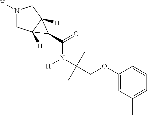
N1([H])CC2([H])C([H])(C1)C2C(=O)N([H])C(COC1=CC(C)=CC=C1)(C)C
